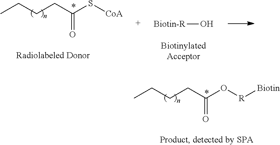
CCCCC(O[R][Biotin])=O.[Biotin-R]O.CCCCC(S[CoA])=O
